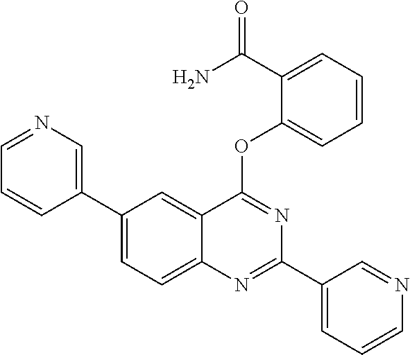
C1(C2=CN=CC=C2)=CC=C2C(=C1)C(OC1=CC=CC=C1C(N)=O)=NC(C1=CC=CN=C1)=N2
